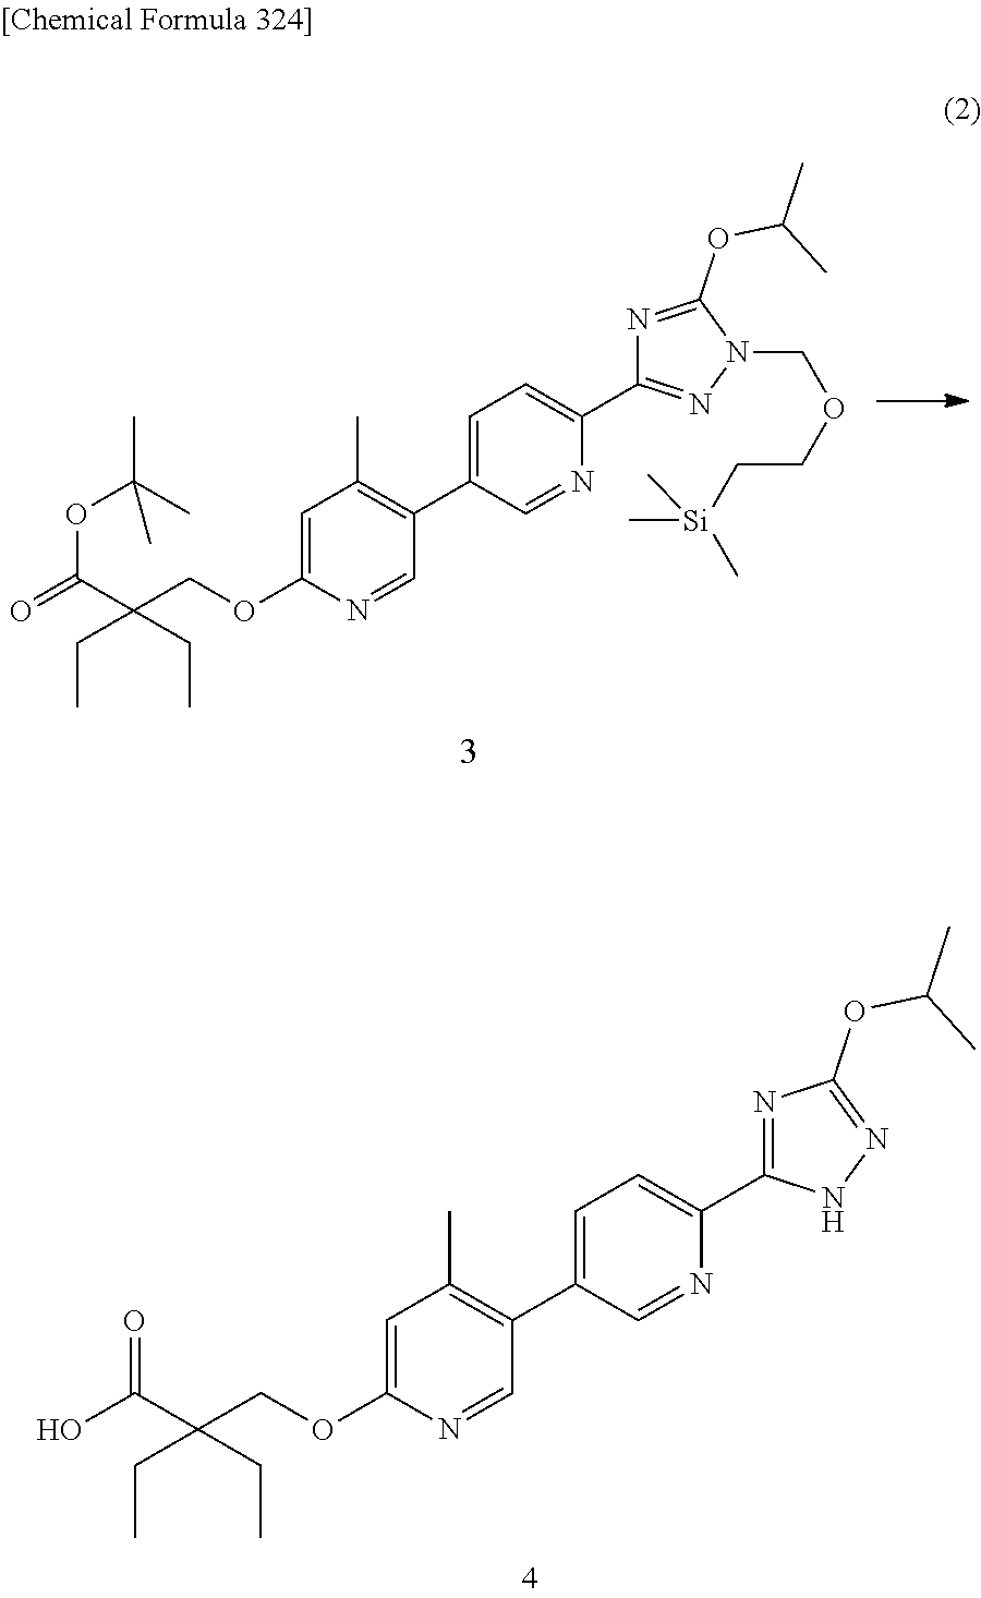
OC(C(COC1=CC(C)=C(C2=CC=C(C3=NC(OC(C)C)=NN3)N=C2)C=N1)(CC)CC)=O.O=C(OC(C)(C)C)C(COC1=CC(C)=C(C2=CC=C(C3=NN(COCC[Si](C)(C)C)C(OC(C)C)=N3)N=C2)C=N1)(CC)CC
